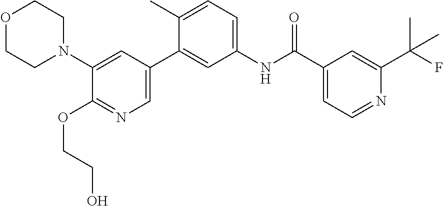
C1(N2CCOCC2)=CC(C2=CC(NC(C3=CC=NC(C(F)(C)C)=C3)=O)=CC=C2C)=CN=C1OCCO
